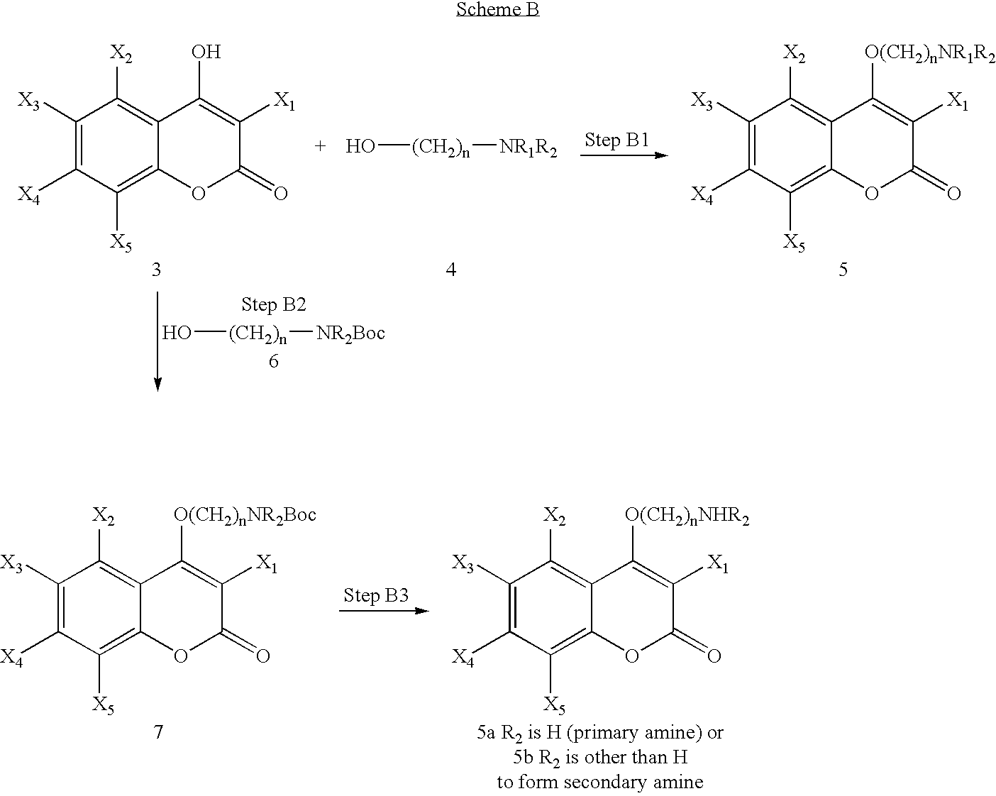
C1([X3])=C([X4])C([X5])=C2C(=C1[X2])C(O)=C([X1])C(=O)O2.O[(CH2)n][NR1R2].C1([X3])=C([X4])C([X5])=C2C(=C1[X2])C([O(CH2)nNR1R2])=C([X1])C(=O)O2.O[(CH2)n][NR2Boc].C1([X3])=C([X4])C([X5])=C2C(=C1[X2])C([O(CH2)nNR2Boc])=C([X1])C(=O)O2.C1([X3])=C([X4])C([X5])=C2C(=C1[X2])C([O(CH2)nNHR2])=C([X1])C(=O)O2
